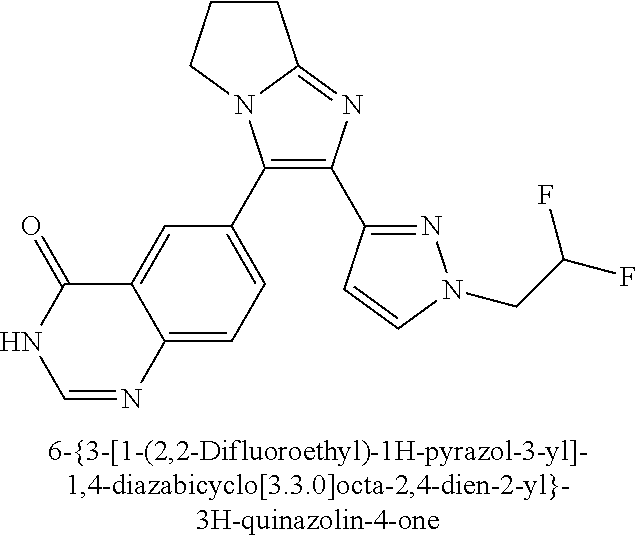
C1(C2=CC=C3C(=C2)C(=O)NC=N3)=C(C2=NN(CC(F)F)C=C2)N=C2N1CCC2
